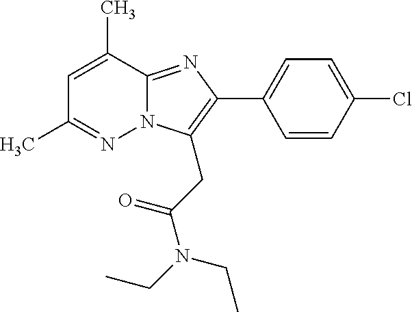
C1=C(C)C2=NC(C3=CC=C(Cl)C=C3)=C(CC(N(CC)CC)=O)N2N=C1C
